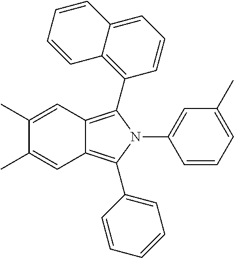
C12=C(C3=C4C(=CC=C3)C=CC=C4)N(C3=CC(C)=CC=C3)C(C3=CC=CC=C3)=C1C=C(C)C(C)=C2
